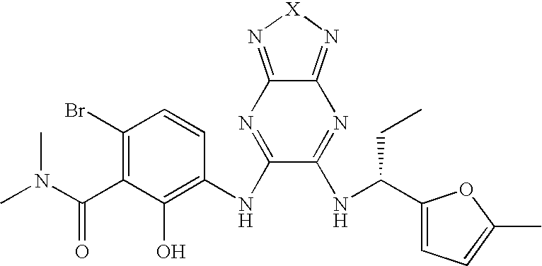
C1(Br)=C(C(N(C)C)=O)C(O)=C(NC2=NC3=N[X]N=C3N=C2NC(C2=CC=C(C)O2)CC)C=C1
